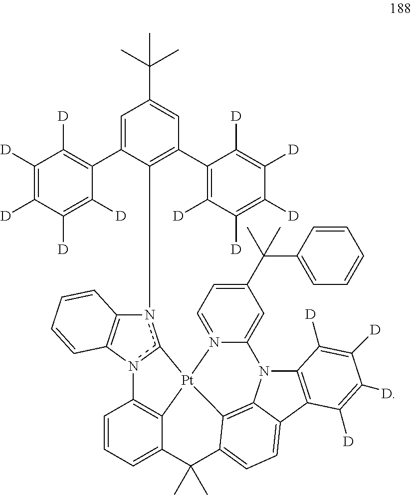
C12=C(n3c(n1C1=C(C4=C([D])C([D])=C([D])C([D])=C4[D])C=C(C(C)(C)C)C=C1C1=C([D])C([D])=C([D])C([D])=C1[D])[Pt]14C5=C3C=CC=C5C(C)(C)C3=CC=C5C(=C31)N(C1=CC(C(C3=CC=CC=C3)(C)C)=CC=N14)C1=C5C([D])=C([D])C([D])=C1[D])C=CC=C2
